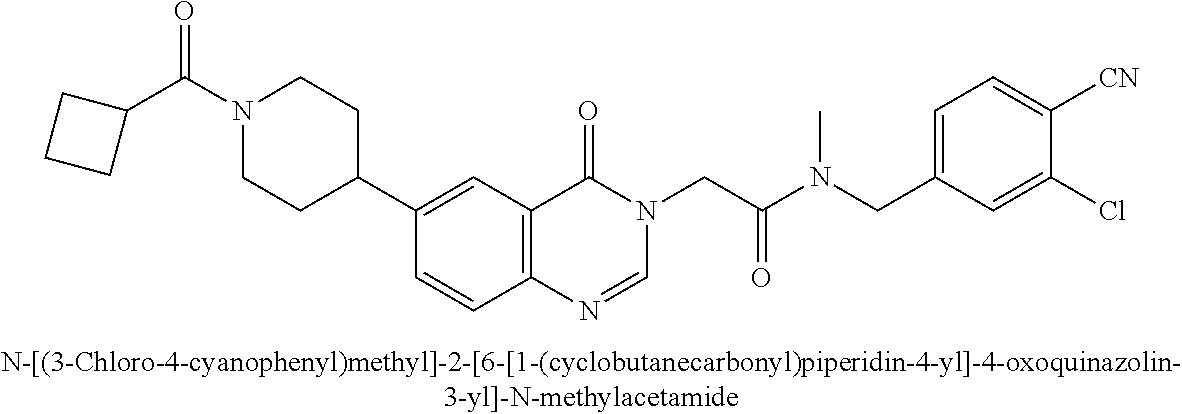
C1(C(N2CCC(C3=CC4=C(C=C3)N=CN(CC(N(CC3=CC=C([CN])C(Cl)=C3)C)=O)C4=O)CC2)=O)CCC1
